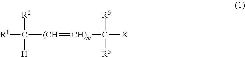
[R1]C([R2])([H])[(CH]=[CH)m]C([R5])([R5])[X]
